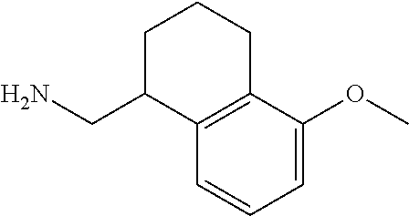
C1=C(OC)C2=C(C=C1)C(CN)CCC2
